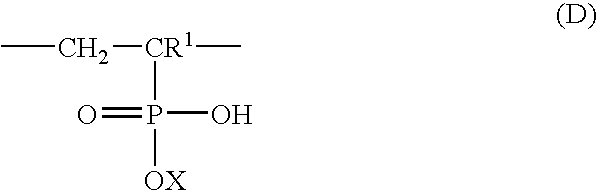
CC[CR1](P(=O)([OX])O)C
